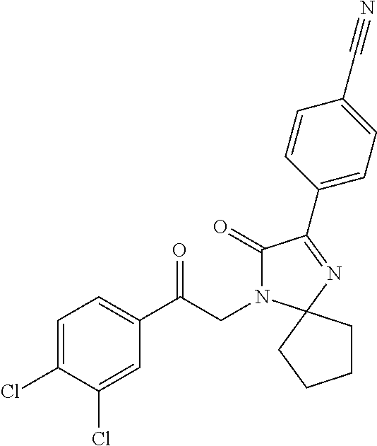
C1=C(Cl)C(Cl)=CC(C(CN2C(=O)C(C3=CC=C(C#N)C=C3)=NC23CCCC3)=O)=C1
